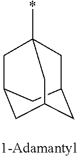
C1C2CC3CC1(*)CC(C2)C3
